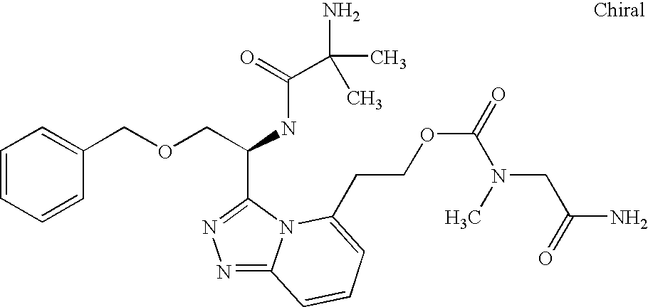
C(C(NC(=O)C(N)(C)C)C1=NN=C2N1C(CCOC(N(CC(=O)N)C)=O)=CC=C2)OCC1=CC=CC=C1
